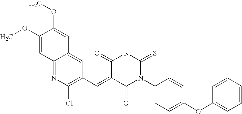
C1(OC)=CC2=NC(Cl)=C(C=C3C(=O)N(C4=CC=C(OC5=CC=CC=C5)C=C4)C(=S)NC3=O)C=C2C=C1OC
